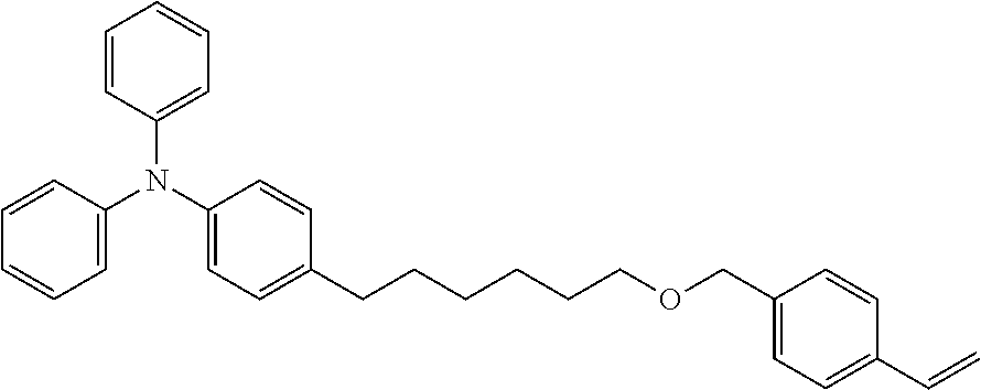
C1=C(N(C2=CC=C(CCCCCCOCC3=CC=C(C=C)C=C3)C=C2)C2=CC=CC=C2)C=CC=C1
